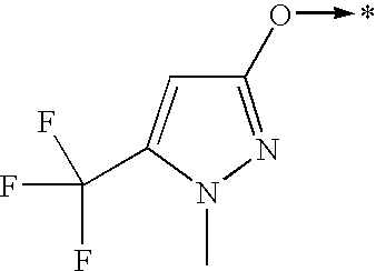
C1(O->C)=NN(C)C(C(F)(F)F)=C1
